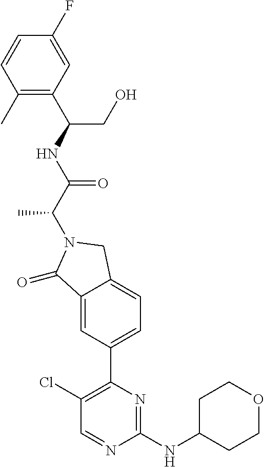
C1(=O)C2=CC(C3=C(Cl)C=NC(NC4CCOCC4)=N3)=CC=C2CN1C(C(NC(C1=C(C)C=CC(F)=C1)CO)=O)C
